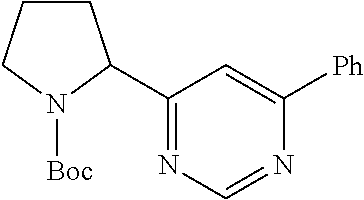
C1CCN([Boc])C1C1=NC=NC([Ph])=C1
